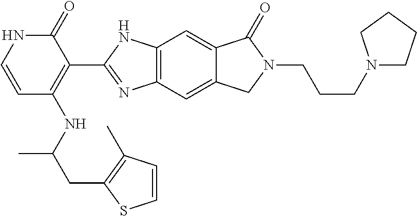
C12=C(C=C3C(=C1)C(=O)N(CCCN1CCCC1)C3)N=C(C1=C(NC(C)CC3=C(C)C=CS3)C=CNC1=O)N2
